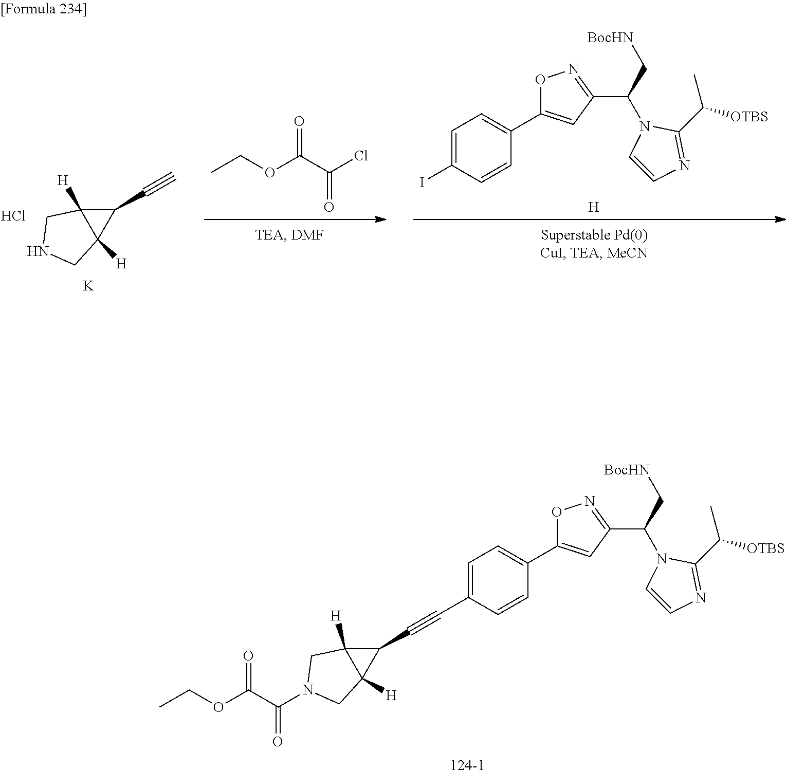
CCOC(C(Cl)=O)=O.C1(C#C)C2([H])C1([H])CNC2.Cl.[K].[H].IC1=CC=C(C2=CC(C(C[BocHN])N3C(C(C)[OTBS])=NC=C3)=NO2)C=C1.[124-1].C1(C#CC2=CC=C(C3=CC(C(C[BocHN])N4C(C(C)[OTBS])=NC=C4)=NO3)C=C2)C2([H])C1([H])CN(C(C(OCC)=O)=O)C2
